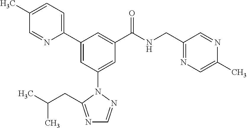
C1(C2=CC(N3N=CN=C3CC(C)C)=CC(C(NCC3=NC=C(C)N=C3)=O)=C2)=CC=C(C)C=N1
